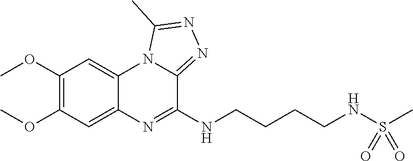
C1(OC)=C(OC)C=C2C(=C1)N1C(=NN=C1C)C(NCCCCNS(C)(=O)=O)=N2
